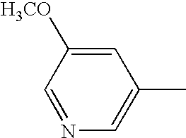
C1=C([H3CO])C=NC=C1C
